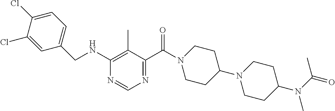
C1(NCC2=CC=C(Cl)C(Cl)=C2)=C(C)C(C(N2CCC(N3CCC(N(C(C)=O)C)CC3)CC2)=O)=NC=N1
